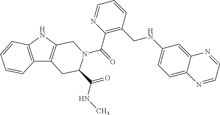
C(=O)(N1C(C(=O)NC)CC2=C(NC3=C2C=CC=C3)C1)C1=C(CNC2=CC=C3C(=C2)N=CC=N3)C=CC=N1
